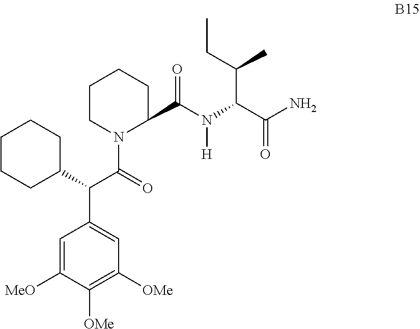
C1=C([MeO])C([OMe])=C([OMe])C=C1C(C1CCCCC1)C(=O)N1C(C(N(C(C(=O)N)C(C)CC)[H])=O)CCCC1
